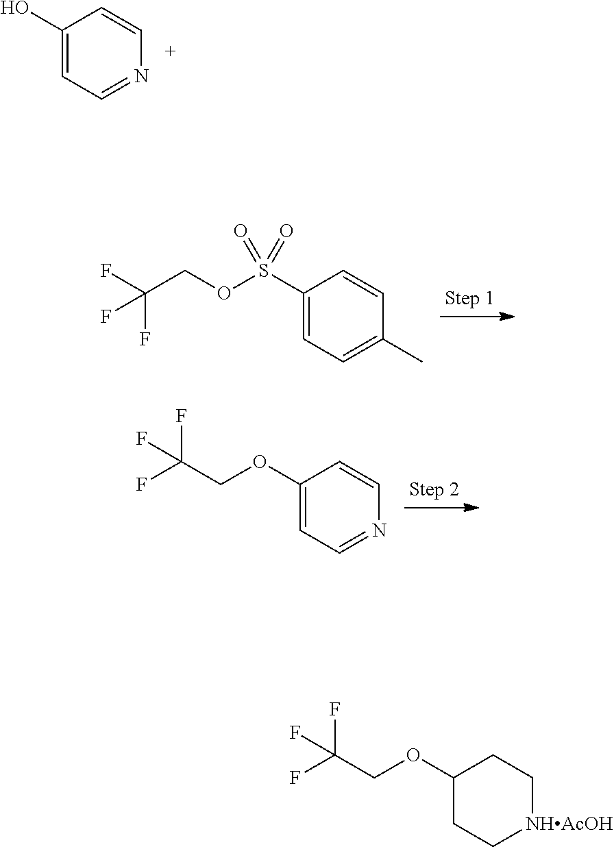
C1(O)=CC=NC=C1.C1(S(OCC(F)(F)F)(=O)=O)=CC=C(C)C=C1.C1(OCC(F)(F)F)=CC=NC=C1.C1(OCC(F)(F)F)CC[NHAcOH]CC1
